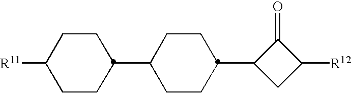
C1(C2CCC(C3CC([R12])C3=O)CC2)CCC([R11])CC1
